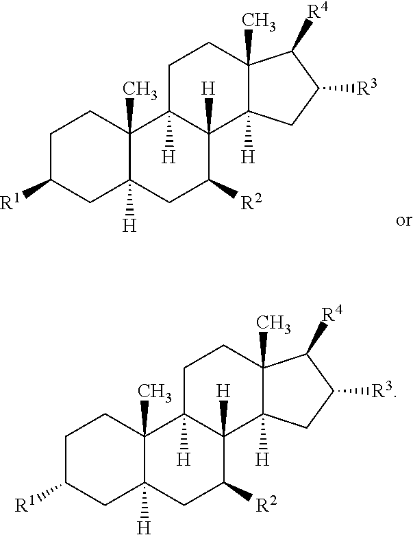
C1C([R1])CC2([H])C(C)(C1)C1([H])C([H])(C([R2])C2)C2([H])C(C)(CC1)C([R4])C([R3])C2.C1C([R1])CC2([H])C(C)(C1)C1([H])C([H])(C([R2])C2)C2([H])C(C)(CC1)C([R4])C([R3])C2
